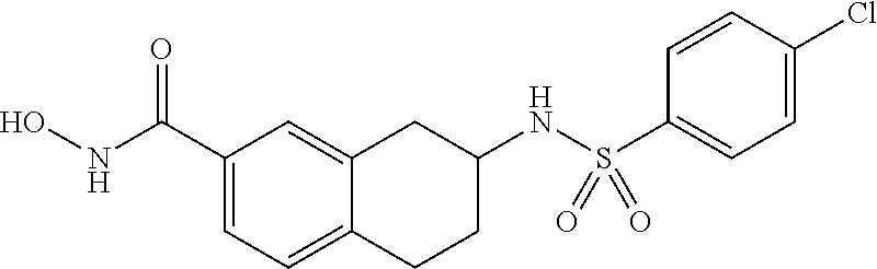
C1(C(NO)=O)=CC=C2C(=C1)CC(NS(C1=CC=C(Cl)C=C1)(=O)=O)CC2
